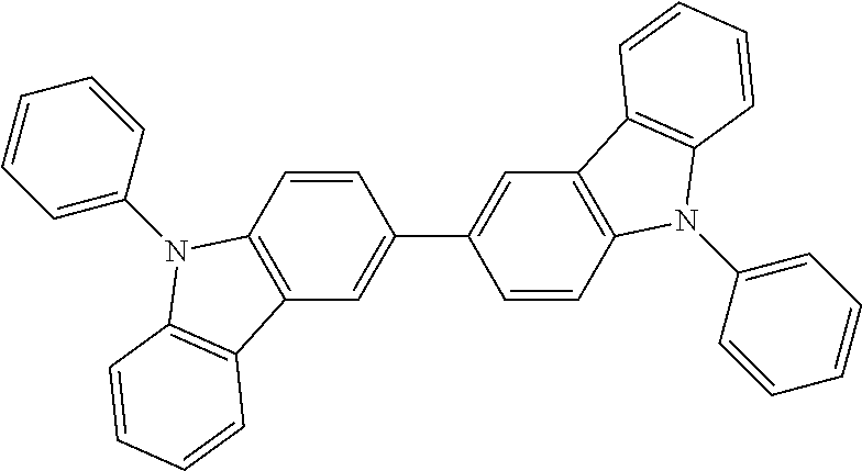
C12=C(C=CC(C3=CC4=C(C=C3)N(C3=CC=CC=C3)C3=C4C=CC=C3)=C1)N(C1=CC=CC=C1)C1=C2C=CC=C1
